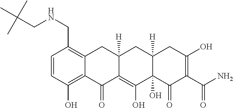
C1=CC(O)=C2C(=C1CNCC(C)(C)C)CC1([H])C(=C(O)C3(O)C([H])(C1)CC(O)=C(C(N)=O)C3=O)C2=O
